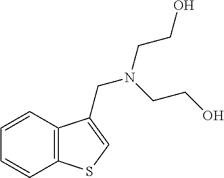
C1=CC2=C(C=C1)SC=C2CN(CCO)CCO
